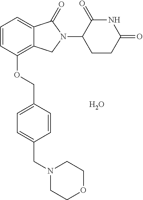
C1=CC(OCC2=CC=C(CN3CCOCC3)C=C2)=C2C(=C1)C(=O)N(C1CCC(=O)NC1=O)C2.O
